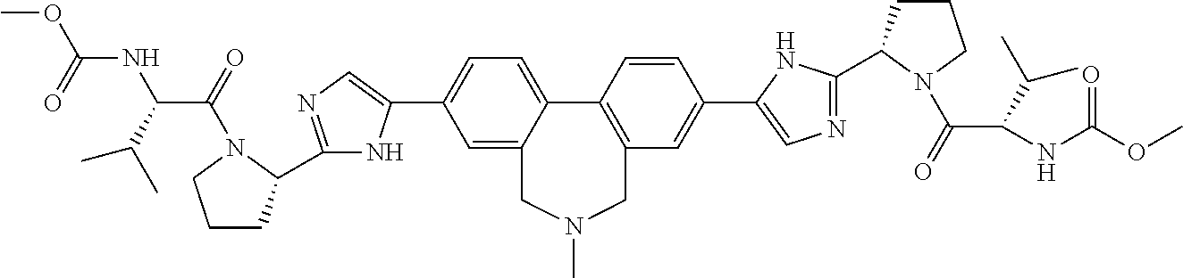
C1=C2C(=CC=C1C1=CN=C(C3CCCN3C(C(NC(=O)OC)C(C)C)=O)N1)C1=C(C=C(C3=CN=C(C4CCCN4C(C(C(C)C)NC(=O)OC)=O)N3)C=C1)CN(C)C2
